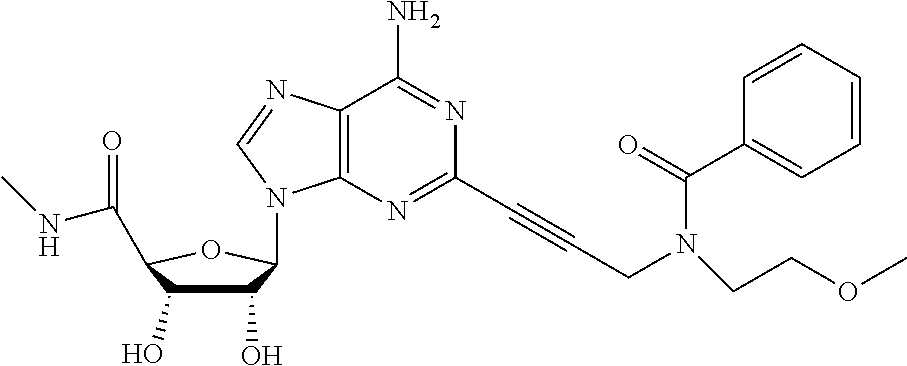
C1(O)C(O)C(C(NC)=O)OC1N1C2=C(C(N)=NC(C#CCN(C(C3=CC=CC=C3)=O)CCOC)=N2)N=C1
